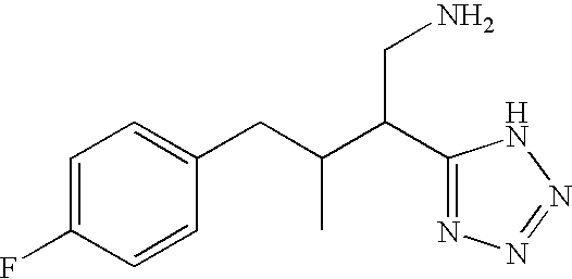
C(C(C1=NN=NN1)CN)(CC1=CC=C(F)C=C1)C
